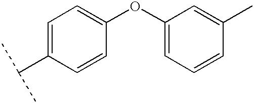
C1=C(C(C)C)C=CC(OC2=CC=CC(C)=C2)=C1
